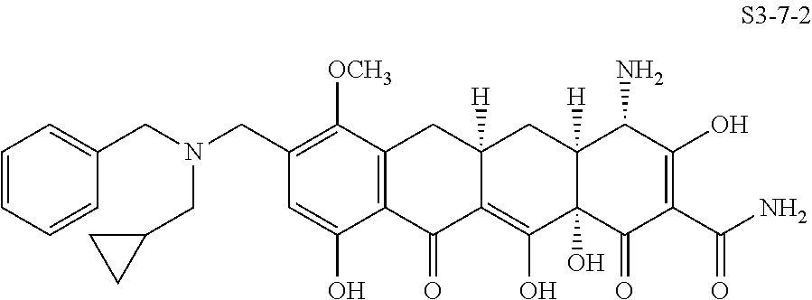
C1(CN(CC2CC2)CC2=CC=CC=C2)=C([OCH3])C2=C(C(O)=C1)C(=O)C1=C(O)C3(O)C([H])(CC1([H])C2)C(N)C(O)=C(C(N)=O)C3=O
